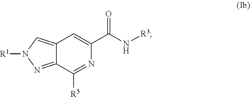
C12=CN([R1])N=C1C([R5])=NC(C(=O)N[R3])=C2
